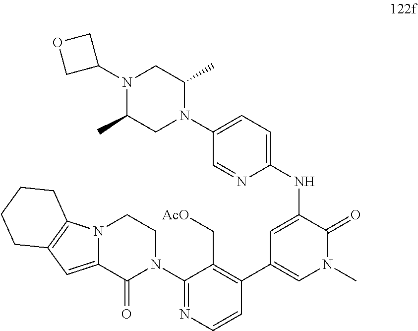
C1(NC2=CC=C(N3CC(C)N(C4COC4)CC3C)C=N2)=CC(C2=C(C[AcO])C(N3CCN4C(=CC5=C4CCCC5)C3=O)=NC=C2)=CN(C)C1=O
